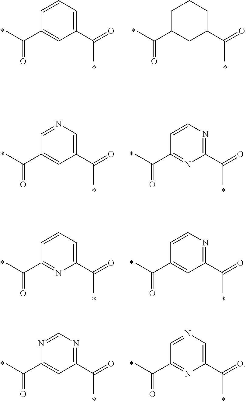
CC(C1=CC(C(=O)C)=CC=C1)=O.CC(C1CC(C(=O)C)CCC1)=O.CC(C1=CC(C(=O)C)=CN=C1)=O.CC(C1=NC(C(=O)C)=NC=C1)=O.CC(C1=NC(C(=O)C)=CC=C1)=O.CC(C1=CC(C(=O)C)=NC=C1)=O.CC(C1=CC(C(=O)C)=NC=N1)=O.CC(C1=NC(C(=O)C)=CN=C1)=O
